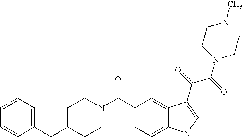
C1=CC=C(CC2CCN(C(C3=CC=C4C(=C3)C(C(=O)C(=O)N3CCN(C)CC3)=CN4)=O)CC2)C=C1
